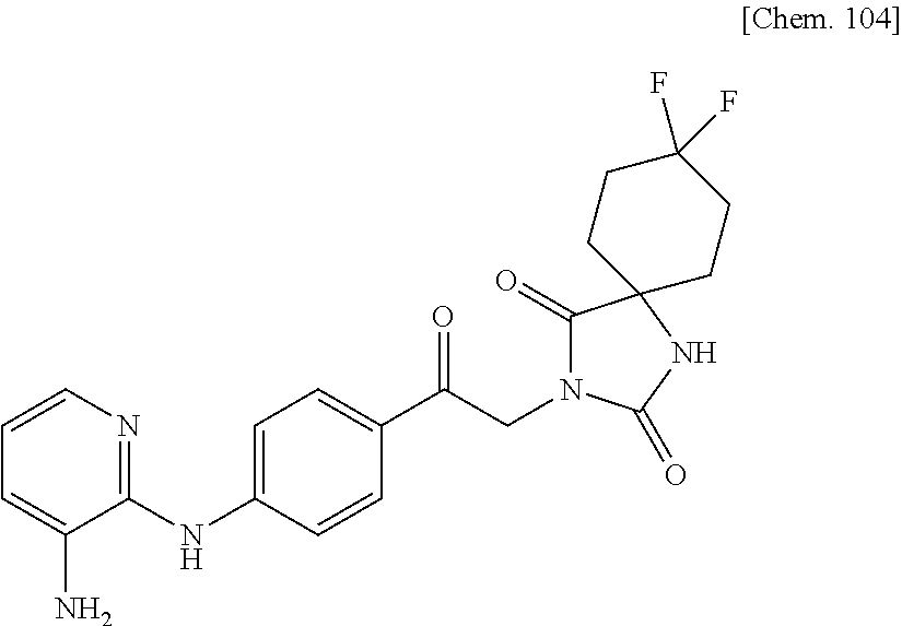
C1(NC2=CC=C(C(CN3C(=O)C4(NC3=O)CCC(F)(F)CC4)=O)C=C2)=NC=CC=C1N
